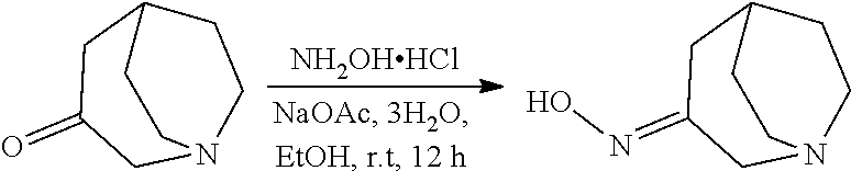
[NH2OHHCl].C1C(=O)CN2CCC1CC2.C1C(=NO)CN2CCC1CC2
